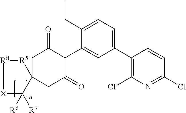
C1(C2=C(Cl)N=C(Cl)C=C2)=CC=C(CC)C(C2C(=O)CC3(CC2=O)[R5][R8][X]C3([R6])[R7])=C1
